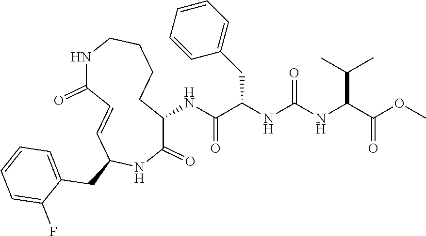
C1(NC(C(NC(NC(C(OC)=O)C(C)C)=O)CC2=CC=CC=C2)=O)C(=O)NC(CC2=CC=CC=C2F)C=CC(=O)NCCCC1
